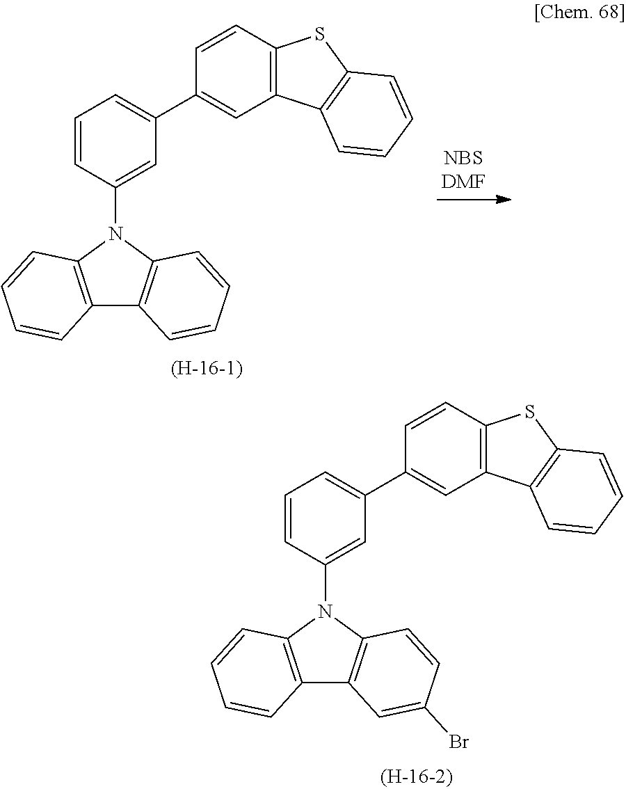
C12=C(N(C3=CC(C4=CC5=C(C=C4)SC4=C5C=CC=C4)=CC=C3)C3=C1C=C(Br)C=C3)C=CC=C2.C12=C(N(C3=CC(C4=CC5=C(C=C4)SC4=C5C=CC=C4)=CC=C3)C3=C1C=CC=C3)C=CC=C2
